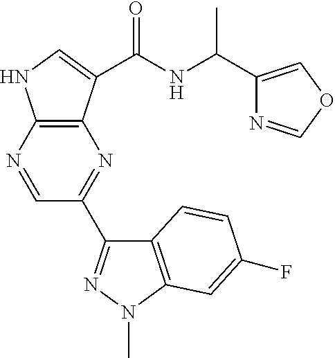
C1(C2=NN(C)C3=C2C=CC(F)=C3)=NC2=C(NC=C2C(NC(C2=COC=N2)C)=O)N=C1
